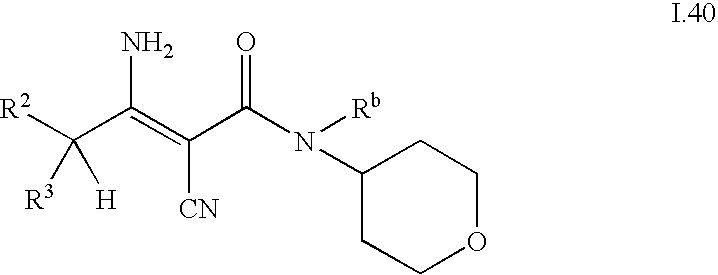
C1COCCC1N(C(=O)C(=C(C([R2])([H])[R3])N)[CN])[Rb]
